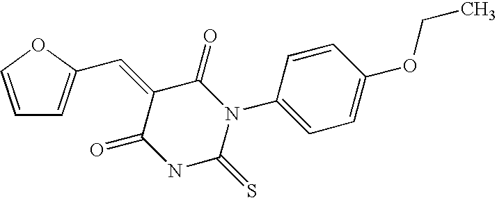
C1=COC(C=C2C(=O)N(C3=CC=C(OCC)C=C3)C(=S)NC2=O)=C1
